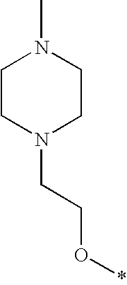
C1CN(CCO*)CCN1C
